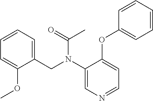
C1=CC=C(CN(C2=CN=CC=C2OC2=CC=CC=C2)C(=O)C)C(OC)=C1
